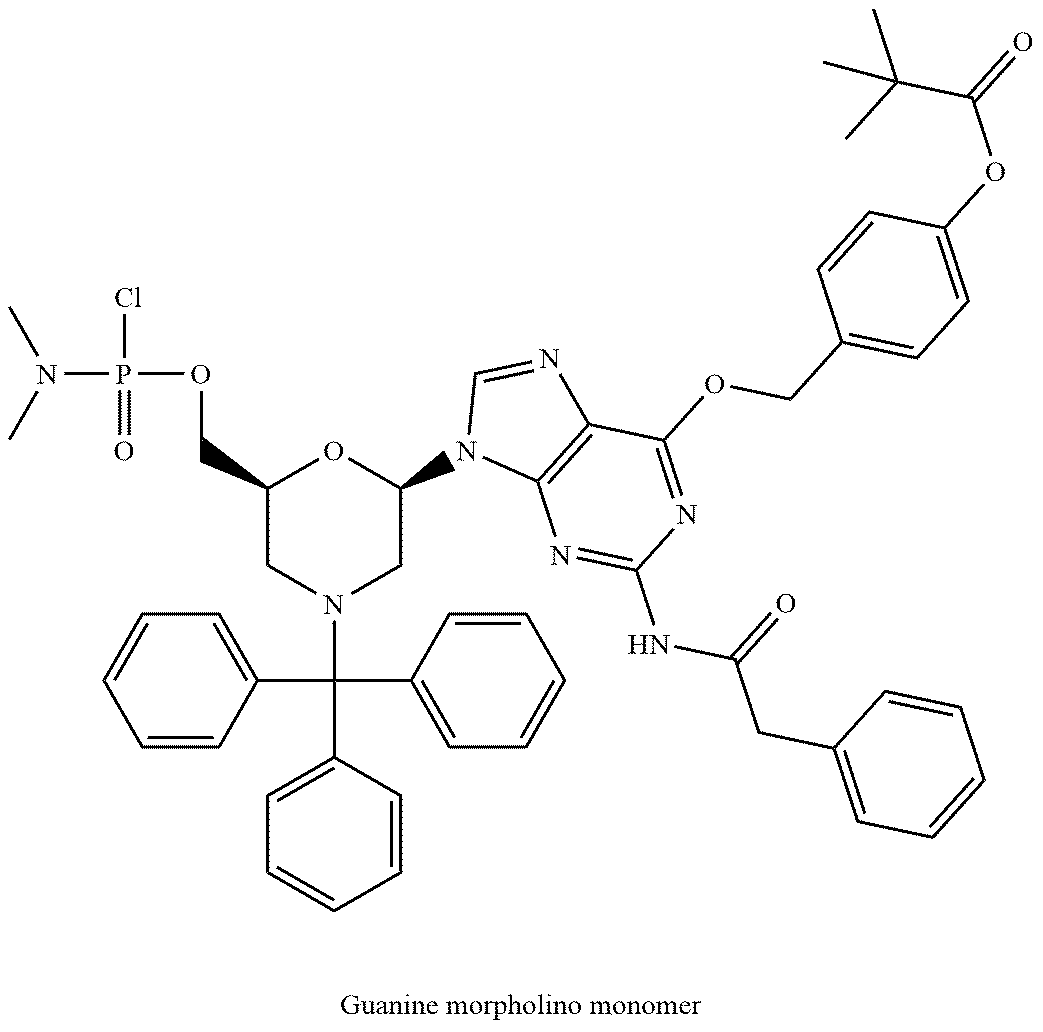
C(C1=CC=CC=C1)(C1=CC=CC=C1)(C1=CC=CC=C1)N1CC(N2C3=C(N=C2)C(OCC2=CC=C(OC(=O)C(C)(C)C)C=C2)=NC(NC(CC2=CC=CC=C2)=O)=N3)OC(COP(N(C)C)(Cl)=O)C1
